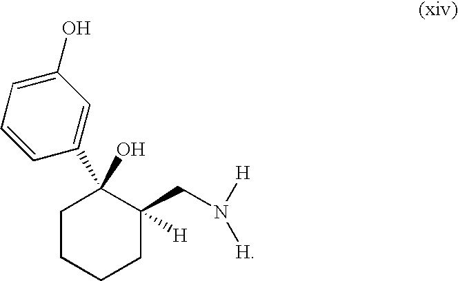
C1CCCC(CN([H])[H])([H])C1(O)C1=CC(O)=CC=C1
